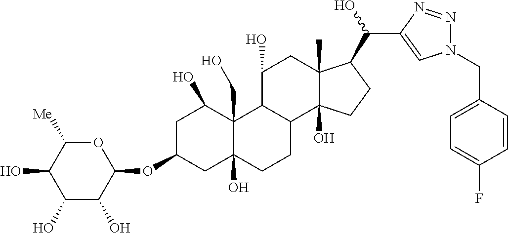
C1C(OC2C(O)C(O)C(O)C([Me])O2)CC2(O)C(CO)(C1O)C1C(CC2)C2(O)C(C)(CC1O)C(C(C1=CN(CC3=CC=C(F)C=C3)N=N1)O)CC2
